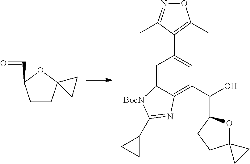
C1CC2(OC1C=O)CC2.C1=C2C(=C(C(O)C3OC4(CC3)CC4)C=C1C1=C(C)ON=C1C)N=C(C1CC1)[BocN]2
